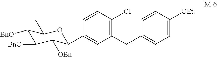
C1([BnO])C([BnO])C([OBn])C(C2=CC(CC3=CC=C([OEt])C=C3)=C(Cl)C=C2)OC1C
